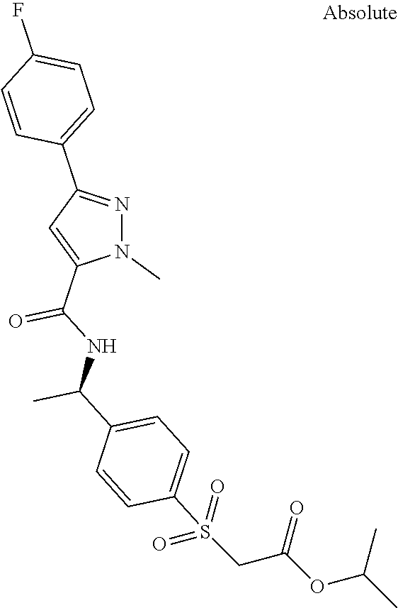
N1(C)N=C(C2=CC=C(F)C=C2)C=C1C(NC(C1=CC=C(S(CC(OC(C)C)=O)(=O)=O)C=C1)C)=O
